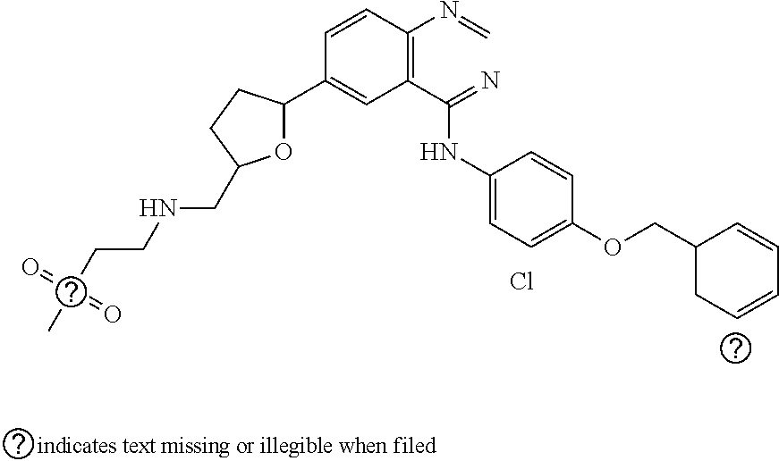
C1=CC(N=C)=C(C(=N)NC2=CC=C(OCC3CC=CC=C3)C=C2)C=C1C1OC(CNCCC(C)(=O)=O)CC1.Cl
